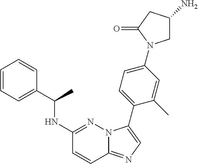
C1=CC=C(C(NC2=NN3C(=NC=C3C3=CC=C(N4CC(N)CC4=O)C=C3C)C=C2)C)C=C1
